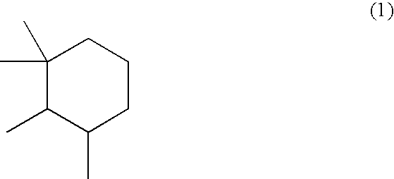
C1(C)(C)C(C)C(C)CCC1
